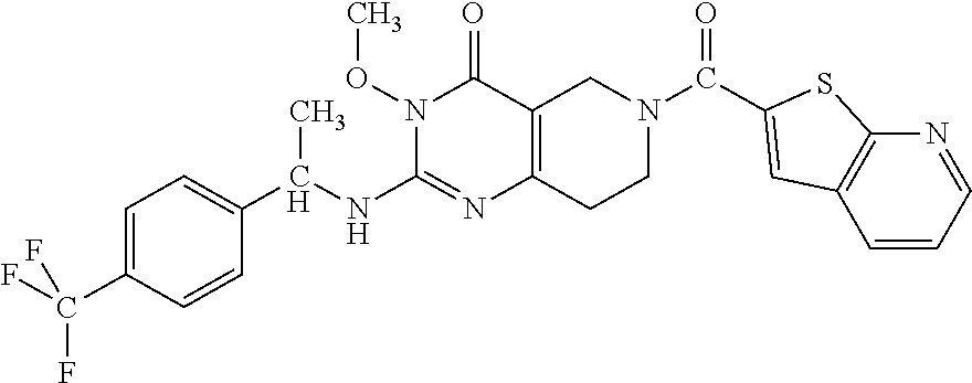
N1(OC)C(NC(C2=CC=C(C(F)(F)F)C=C2)C)=NC2=C(C1=O)CN(C(=O)C1=CC3=C(N=CC=C3)S1)CC2
